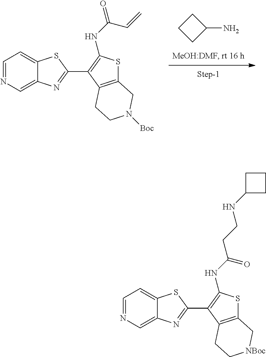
C1=NC=C2C(=C1)SC(C1=C(NC(=O)CCNC3CCC3)SC3=C1CC[NBoc]C3)=N2.C1=NC=C2C(=C1)SC(C1=C(NC(=O)C=C)SC3=C1CCN([Boc])C3)=N2.C1(N)CCC1
